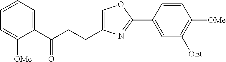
C1=C(CCC(C2=CC=CC=C2[OMe])=O)N=C(C2=CC([OEt])=C([OMe])C=C2)O1
